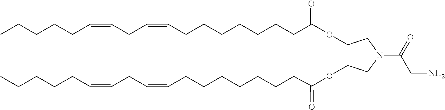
O(CCN(CCOC(CCCCCCCC=CCC=CCCCCC)=O)C(CN)=O)C(CCCCCCCC=CCC=CCCCCC)=O
